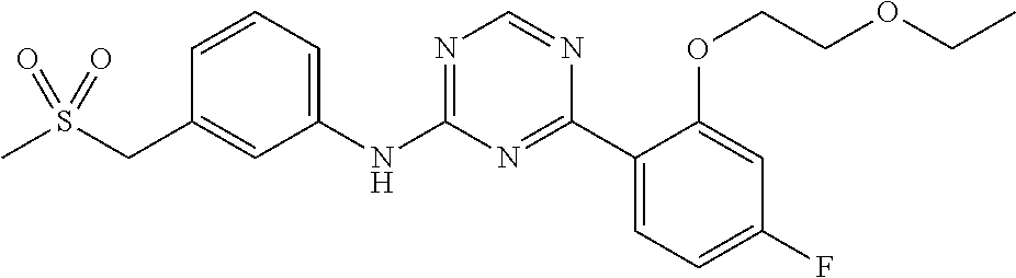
C1(NC2=NC=NC(C3=CC=C(F)C=C3OCCOCC)=N2)=CC=CC(CS(C)(=O)=O)=C1
